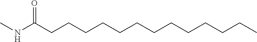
CNC(CCCCCCCCCCCCC)=O
